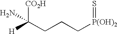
[CO2H]C(CCC[P(OH)2]=S)([H])N
